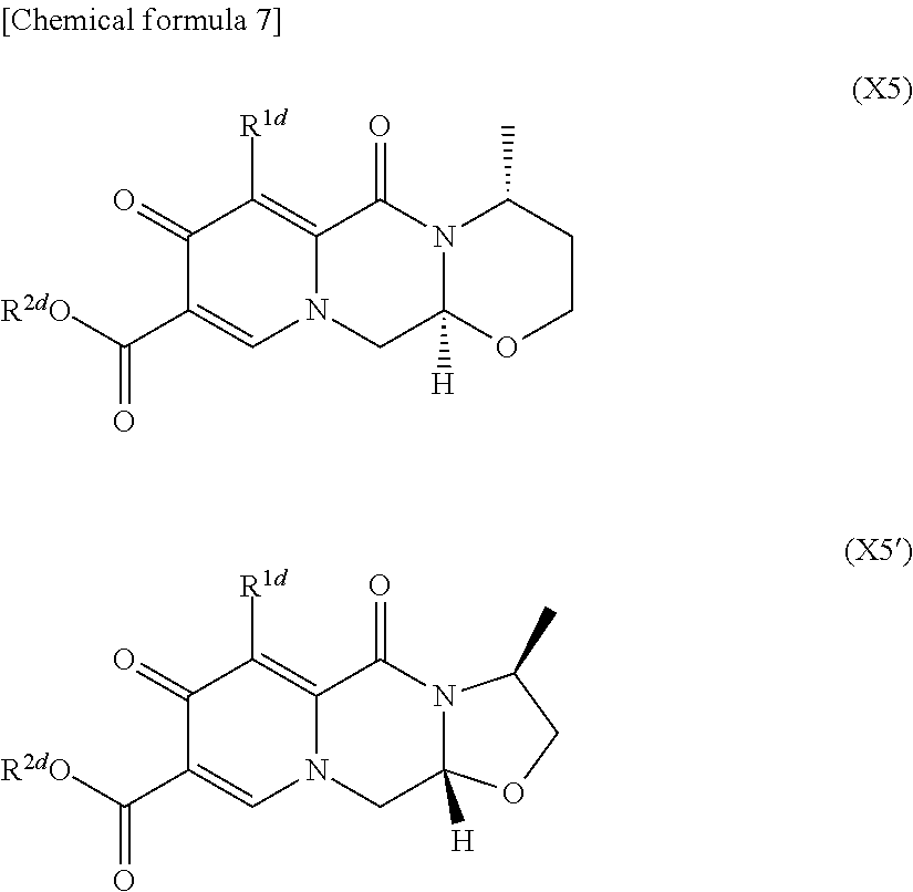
[R2dO]C(C1=CN2C(=C([R1d])C1=O)C(=O)N1C([H])(C2)OCCC1C)=O.C1C2([H])N(C(=O)C3=C([R1d])C(=O)C(C([R2dO])=O)=CN13)C(C)CO2
